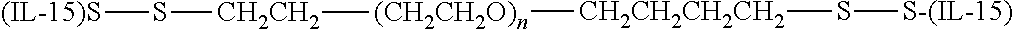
[S-(IL-15)]S[CH2CH2CH2CH2][(CH2CH2O)n][CH2CH2]S[(IL-15)S]
